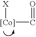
[Co](C=O)[X]
